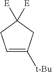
C1=C([t-Bu])CC([E])([E])C1
